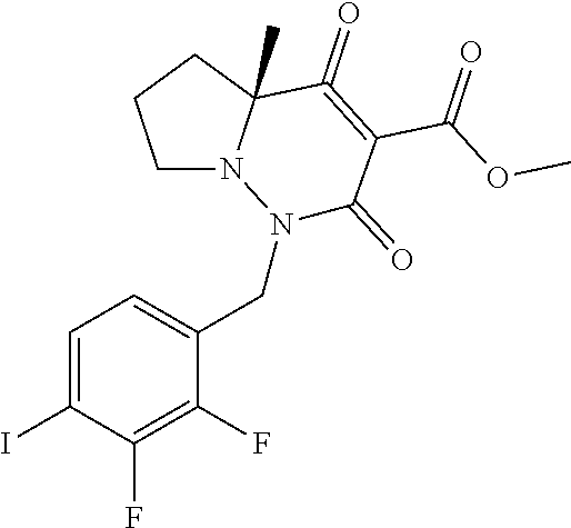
C1=C(I)C(F)=C(F)C(CN2N3CCCC3(C)C(=O)=C(C(OC)=O)C2=O)=C1
